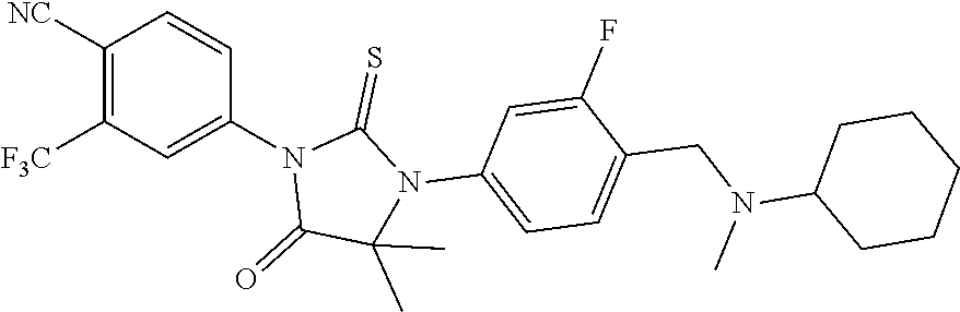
C1([NC])=C([F3C])C=C(N2C(=O)C(C)(C)N(C3=CC=C(CN(C)C4CCCCC4)C(F)=C3)C2=S)C=C1
